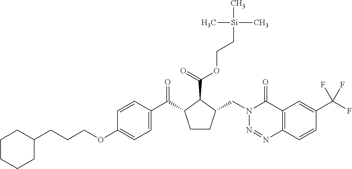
C1(OCCCC2CCCCC2)=CC=C(C(C2CCC(CN3N=NC4=C(C3=O)C=C(C(F)(F)F)C=C4)C2C(=O)OCC[Si](C)(C)C)=O)C=C1
